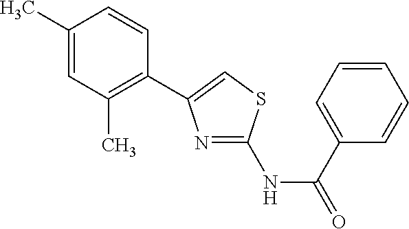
C1(C)=CC(C)=C(C2=CSC(NC(C3=CC=CC=C3)=O)=N2)C=C1
